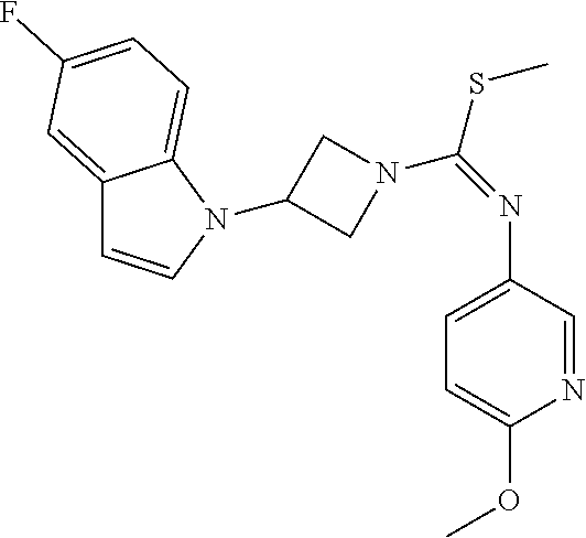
C1(N2C=CC3=CC(F)=CC=C32)CN(C(=NC2=CC=C(OC)N=C2)SC)C1
